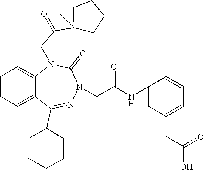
C1=CC=C2C(=C1)N(CC(C1(C)CCCC1)=O)C(=O)N(CC(NC1=CC(CC(=O)O)=CC=C1)=O)N=C2C1CCCCC1
